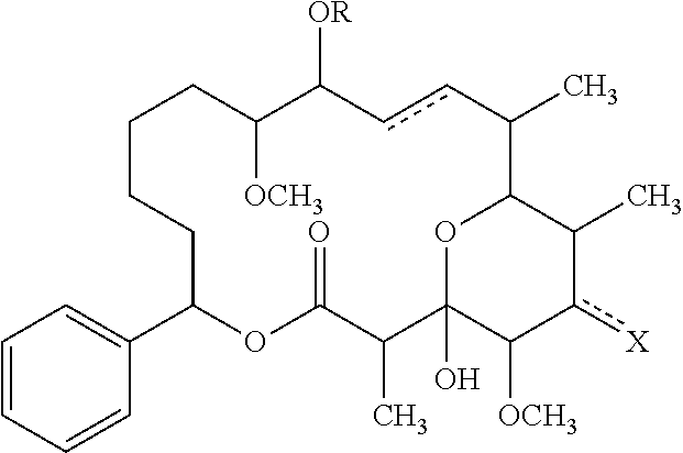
C1CCC(C2=CC=CC=C2)OC(=O)C(C)C2(O)C([OCH3])c([X])C(C)C(C(C)ccC([OR])C([OCH3])C1)O2
